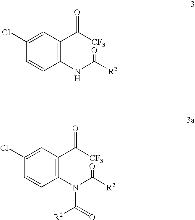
C1(N(C([R2])=O)C(=O)[R2])=C(C([CF3])=O)C=C(Cl)C=C1.C1(NC([R2])=O)=C(C([CF3])=O)C=C(Cl)C=C1
